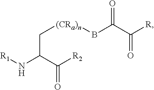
C(C([R2])=O)(N[R1])C[(CRa)n]BC(C(=O)[R])=O
